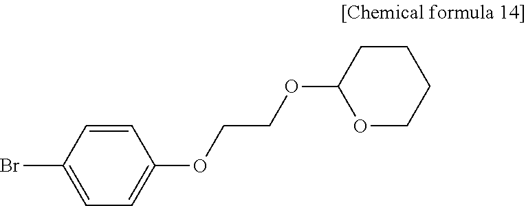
C1=CC(Br)=CC=C1OCCOC1OCCCC1
